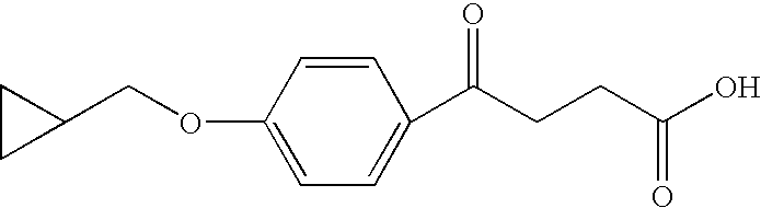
C1(COC2=CC=C(C(CCC(O)=O)=O)C=C2)CC1
